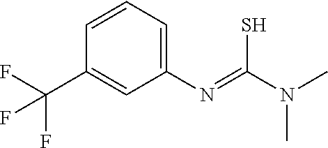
C1(N=C(N(C)C)S)=CC=CC(C(F)(F)F)=C1
